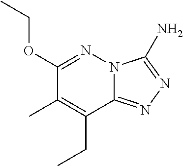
C1(OCC)=NN2C(=NN=C2N)C(CC)=C1C
